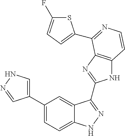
C1(C2=CNN=C2)=CC=C2C(=C1)C(C1=NC3=C(N1)C=CN=C3C1=CC=C(F)S1)=NN2
